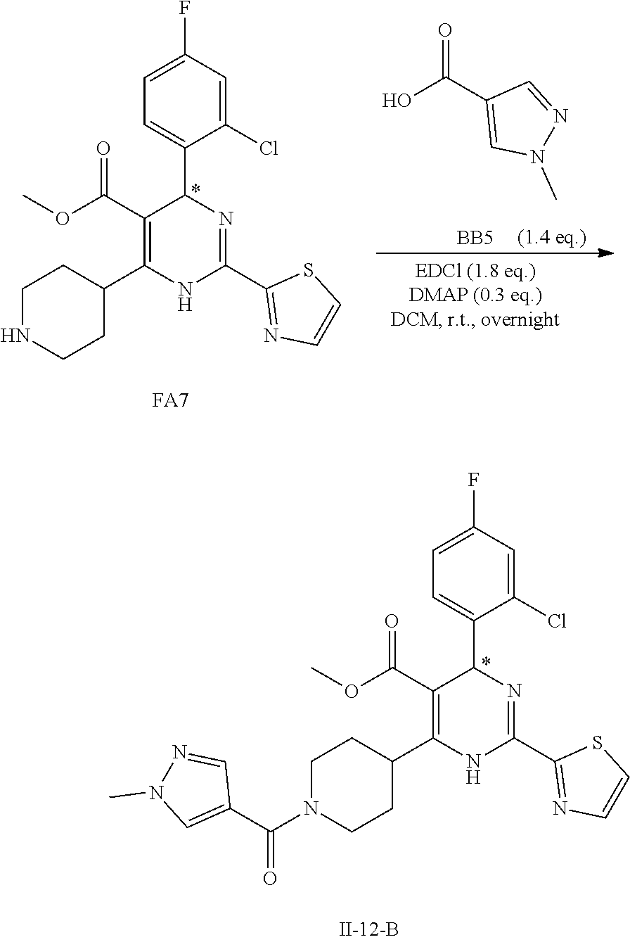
C1(Cl)=CC(F)=CC=C1C1C(C(OC)=O)=C(C2CCNCC2)NC(C2=NC=CS2)=N1.O=C(C1=CN(C)N=C1)O.[BB5].[FA7].C1(Cl)=CC(F)=CC=C1C1C(C(OC)=O)=C(C2CCN(C(C3=CN(C)N=C3)=O)CC2)NC(C2=NC=CS2)=N1
